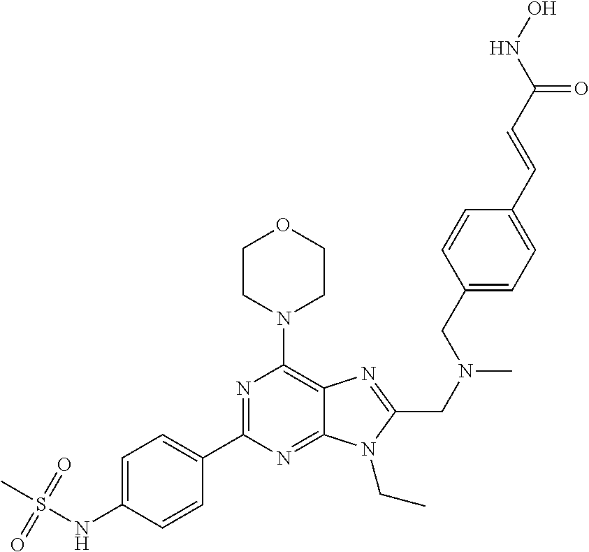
C1CN(C2=C3C(=NC(C4=CC=C(NS(C)(=O)=O)C=C4)=N2)N(CC)C(CN(C)CC2=CC=C(C=CC(NO)=O)C=C2)=N3)CCO1
